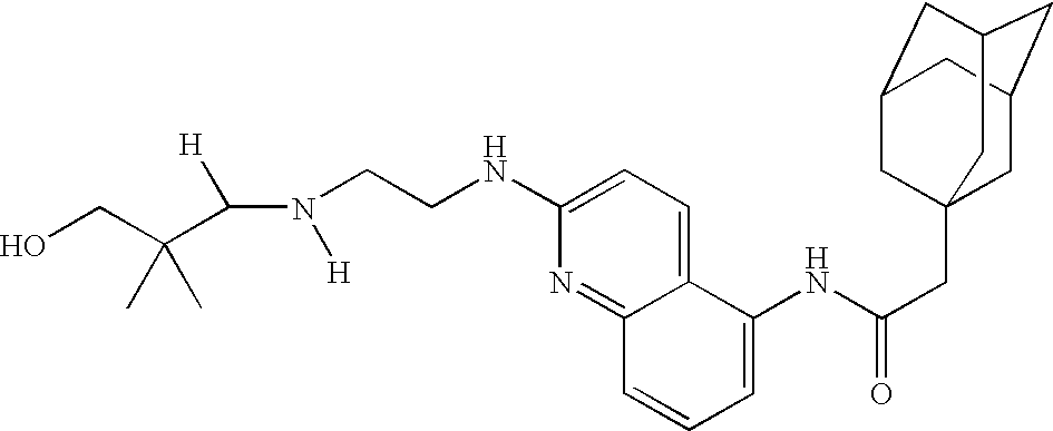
C(N([H])CCNC1=CC=C2C(=N1)C=CC=C2NC(CC12CC3CC(CC(C1)C3)C2)=O)([H])C(CO)(C)C
